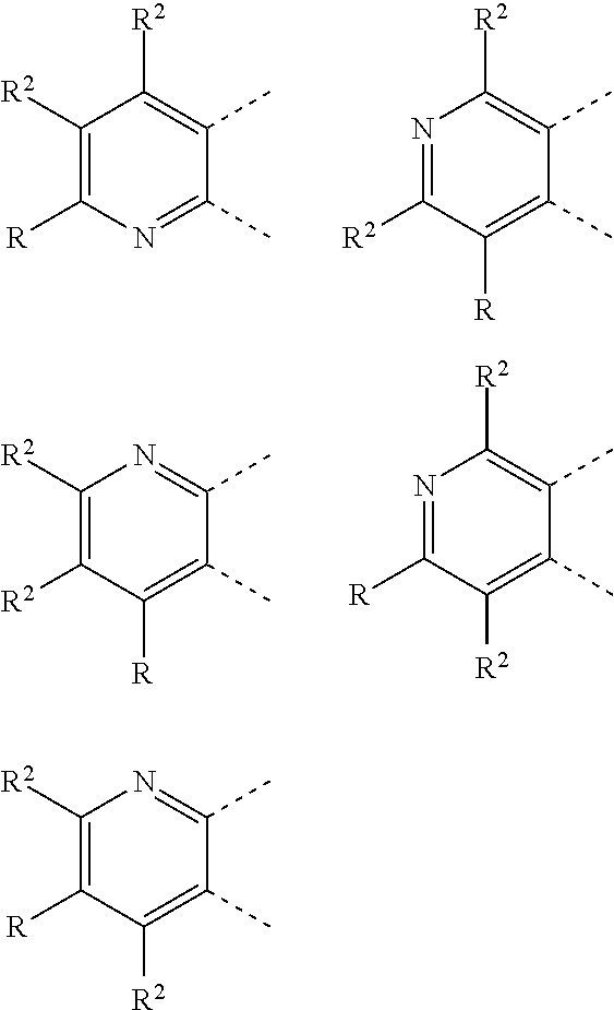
C1([R2])=C([R])N=C(C)C(C)=C1[R2].N1=C([R2])C([R])=C(C)C(C)=C1[R2].C1([R2])=C([R2])C([R])=C(C)C(C)=N1.N1=C([R])C([R2])=C(C)C(C)=C1[R2].C1([R2])=C([R])C([R2])=C(C)C(C)=N1
